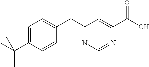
C1=C(C(C)(C)C)C=CC(CC2=NC=NC(C(=O)O)=C2C)=C1
